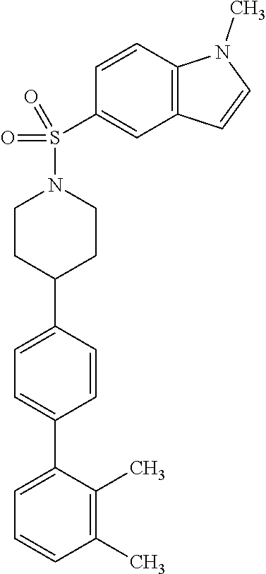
C1(C)=C(C)C(C2=CC=C(C3CCN(S(C4=CC5=C(C=C4)N(C)C=C5)(=O)=O)CC3)C=C2)=CC=C1
